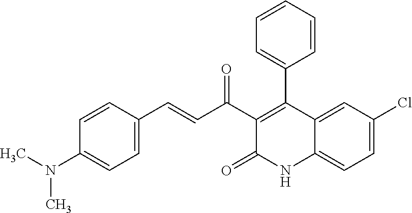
C1=C2C(=CC=C1Cl)NC(=O)C(C(C=CC1=CC=C(N(C)C)C=C1)=O)=C2C1=CC=CC=C1
